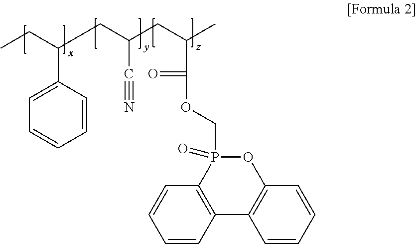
C(C1=CC=CC=C1)(CC)CC(CC(C)C(=O)OCP1(=O)C2=C(C3=C(O1)C=CC=C3)C=CC=C2)C#N
